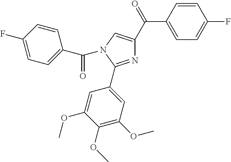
C1(C(=O)C2=CN(C(C3=CC=C(F)C=C3)=O)C(C3=CC(OC)=C(OC)C(OC)=C3)=N2)=CC=C(F)C=C1
